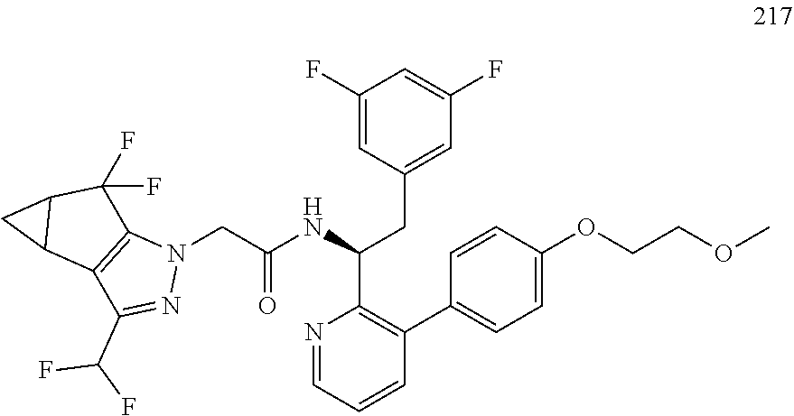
C1(F)=CC(CC(C2=C(C3=CC=C(OCCOC)C=C3)C=CC=N2)NC(CN2C3=C(C(C(F)F)=N2)C2C(C3(F)F)C2)=O)=CC(F)=C1
